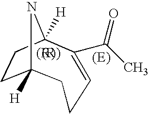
C12([H])CCC([H])(N1)C(C(C)=O)=CCC2
